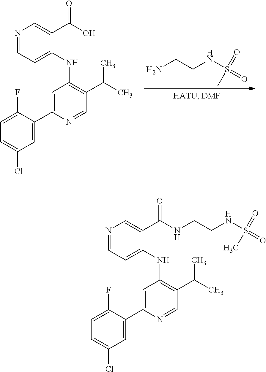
NCCNS(=O)(=O)C.N1=CC=C(NC2=C(C(C)C)C=NC(C3=CC(Cl)=CC=C3F)=C2)C(C(O)=O)=C1.N1=CC=C(NC2=C(C(C)C)C=NC(C3=CC(Cl)=CC=C3F)=C2)C(C(NCCNS(=O)(=O)C)=O)=C1
